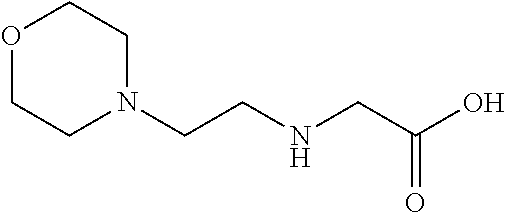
O1CCN(CCNCC(O)=O)CC1
